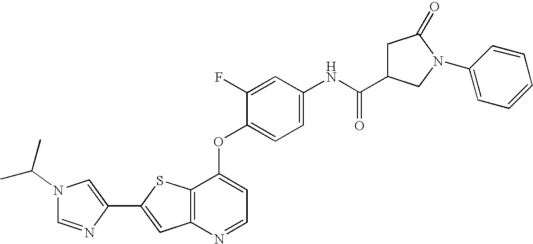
C12=C(SC(C3=CN(C(C)C)C=N3)=C1)C(OC1=CC=C(NC(=O)C3CC(=O)N(C4=CC=CC=C4)C3)C=C1F)=CC=N2
